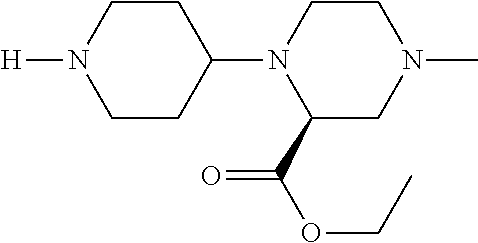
C1CC(N2C(C(OCC)=O)CN(C)CC2)CCN1[H]
